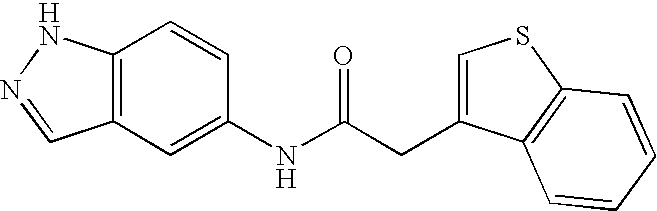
C12=C(C=C(NC(CC3=CSC4=C3C=CC=C4)=O)C=C1)C=NN2
